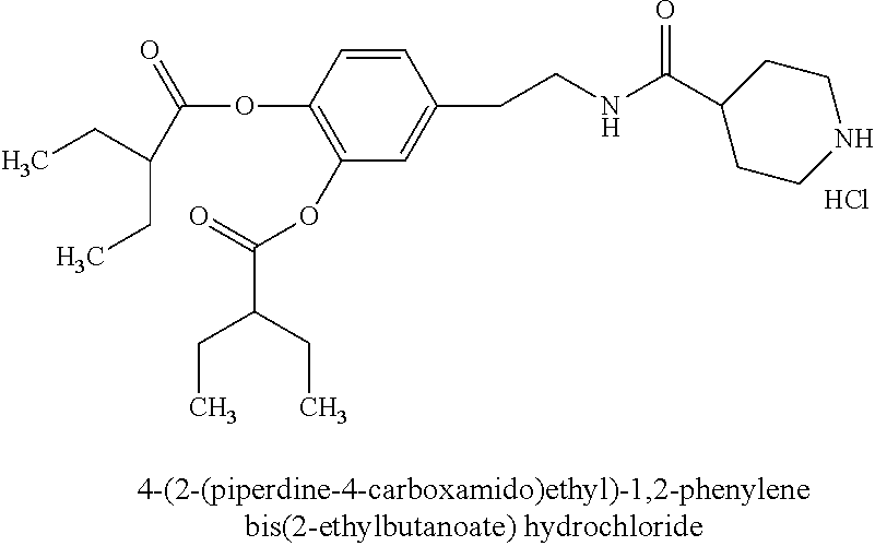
CCC(CC)C(OC1=C(OC(=O)C(CC)CC)C=C(CCNC(C2CCNCC2)=O)C=C1)=O.Cl
